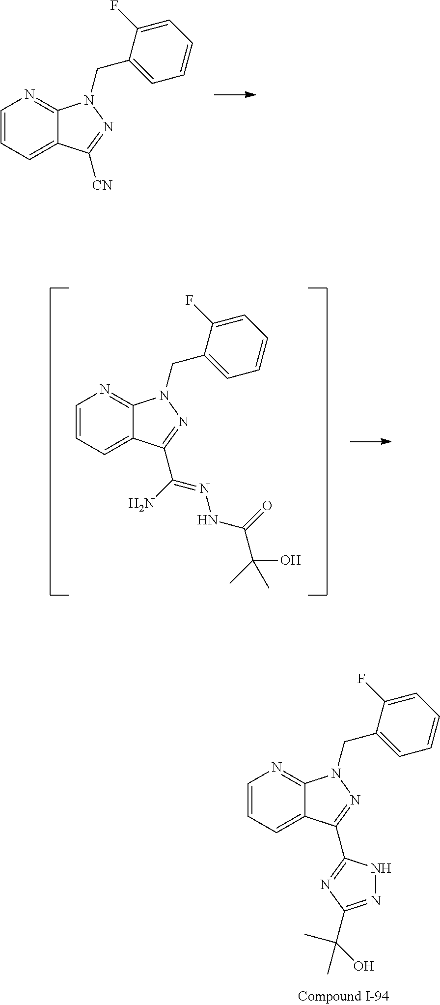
C1=CC=C2C(=N1)N(CC1=CC=CC=C1F)N=C2C1=NC(C(O)(C)C)=NN1.C1=CC=C2C(=N1)N(CC1=CC=CC=C1F)N=C2C(N)=NNC(C(C)(C)O)=O.C1=CC=C2C(=N1)N(CC1=CC=CC=C1F)N=C2[CN]
